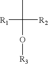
CC([R1])([R2])O[R3]
